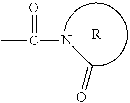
C(=O)NC(C)=O.[R]
